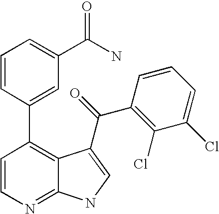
C1=CN=C2C(=C1C1=CC(C(N)=O)=CC=C1)C(C(C1=C(Cl)C(Cl)=CC=C1)=O)=CN2
